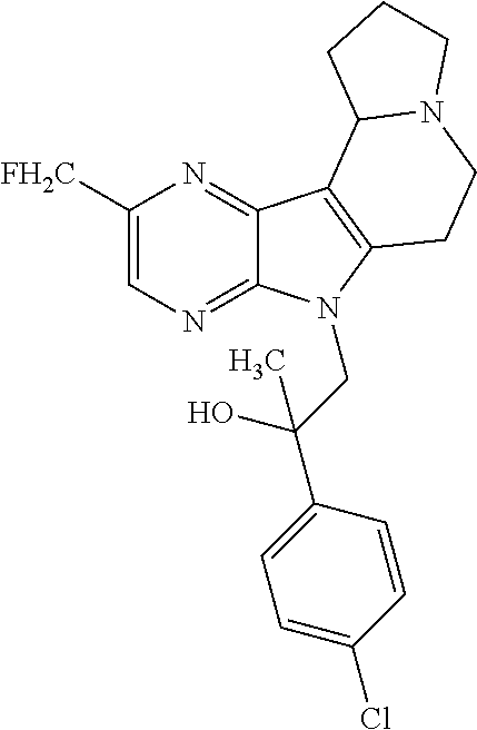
C1([FH2C])=CN=C2C(=N1)C1=C(N2CC(C2=CC=C(Cl)C=C2)(O)C)CCN2C1CCC2
